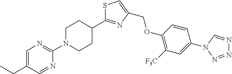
S1C(C2CCN(C3=NC=C(CC)C=N3)CC2)=NC(COC2=C([F3C])C=C(N3C=NN=N3)C=C2)=C1
